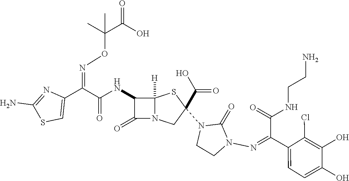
C(=O)(NC1C(=O)N2C1([H])SC(N1CCN(N=C(C3=CC=C(O)C(O)=C3Cl)C(NCCN)=O)C1=O)(C(O)=O)C2)C(C1=CSC(N)=N1)=NOC(C(O)=O)(C)C
